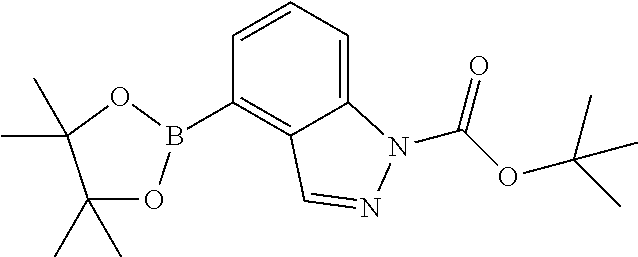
C1(C)(C)OB(C2=C3C(=CC=C2)N(C(OC(C)(C)C)=O)N=C3)OC1(C)C
